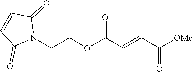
[OMe]C(C=CC(OCCN1C(=O)C=CC1=O)=O)=O
